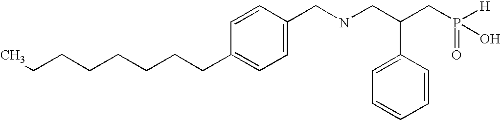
C(C1=CC=C(CNCC(CP([H])(=O)O)C2=CC=CC=C2)C=C1)CCCCCCC
